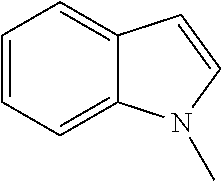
C1=CC=C2C(=C1)C=CN2C
